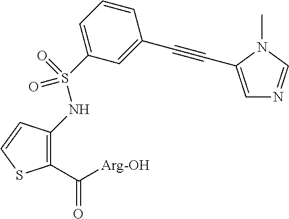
C1(C([Arg-OH])=O)=C(NS(=O)(=O)C2=CC=CC(C#CC3=CN=CN3C)=C2)C=CS1
